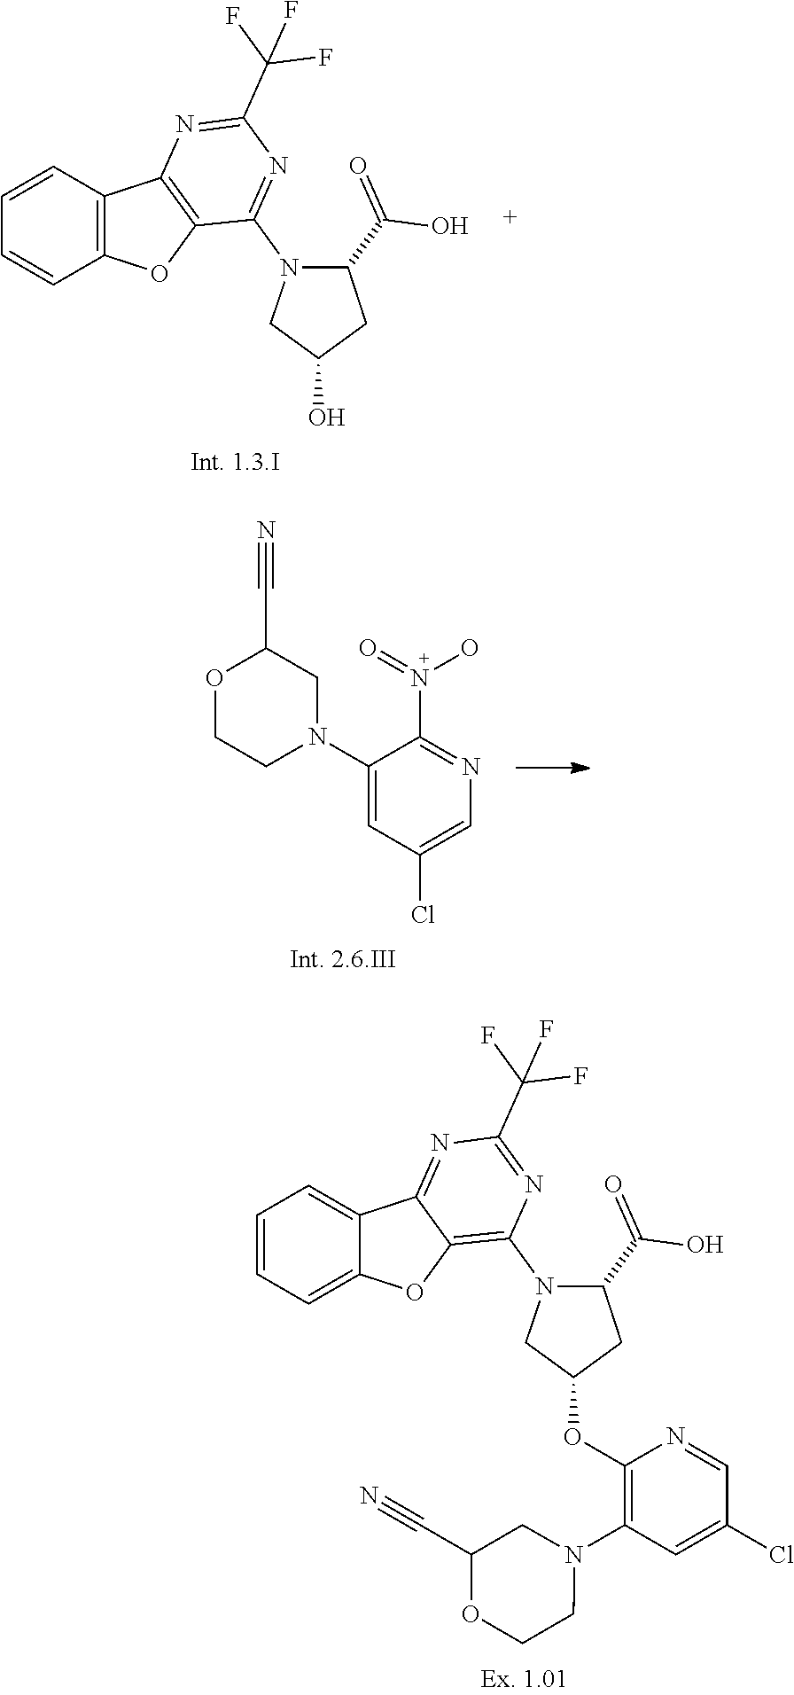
C1=CC=C2C(=C1)C1=NC(C(F)(F)F)=NC(N3CC(OC4=C(N5CC(C#N)OCC5)C=C(Cl)C=N4)CC3C(O)=O)=C1O2.C1=CC2=C(C=C1)OC1=C2N=C(C(F)(F)F)N=C1N1CC(O)CC1C(O)=O.N#CC1OCCN(C2=CC(Cl)=CN=C2N(O)=O)C1
